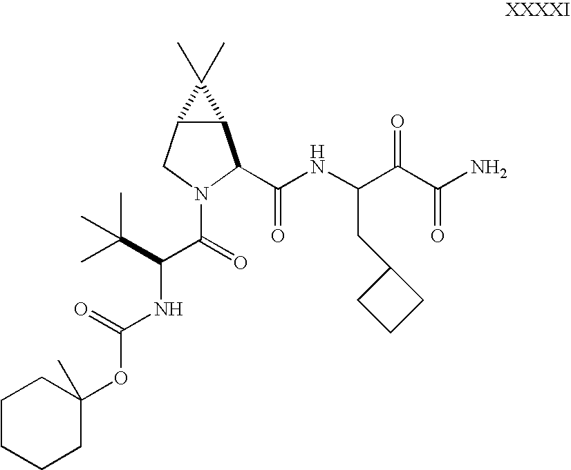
C12C(CN(C(C(C(C)(C)C)NC(=O)OC3(C)CCCCC3)=O)C1C(NC(C(C(N)=O)=O)CC1CCC1)=O)C2(C)C
